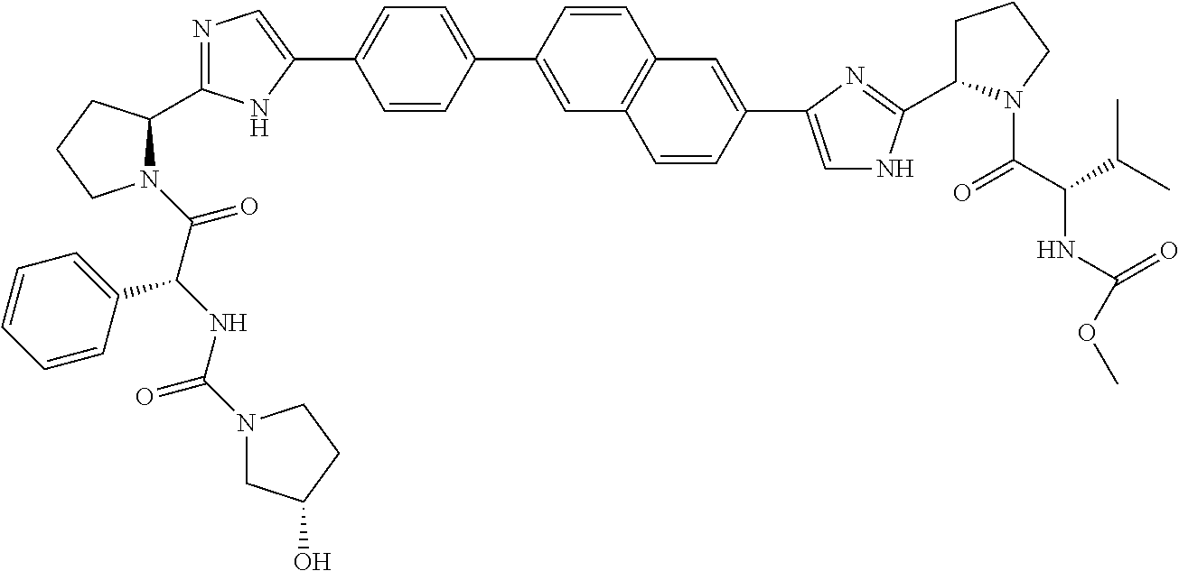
N1(C(C(NC(=O)N2CC(O)CC2)C2=CC=CC=C2)=O)C(C2=NC=C(C3=CC=C(C4=CC5=C(C=C4)C=C(C4=CNC(C6CCCN6C(C(C(C)C)NC(=O)OC)=O)=N4)C=C5)C=C3)N2)CCC1
